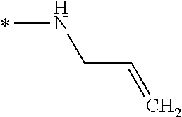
N(C)CC=C
